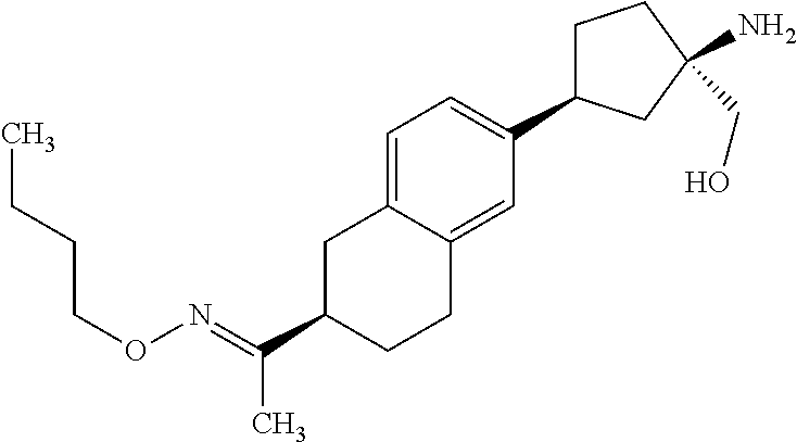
N(=C(C1CC2=CC=C(C3CCC(CO)(N)C3)C=C2CC1)C)OCCCC
